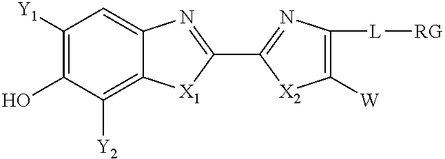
C1([Y1])=C(O)C([Y2])=C2C(=C1)N=C(C1=NC([L][RG])=C([W])[X2]1)[X1]2
